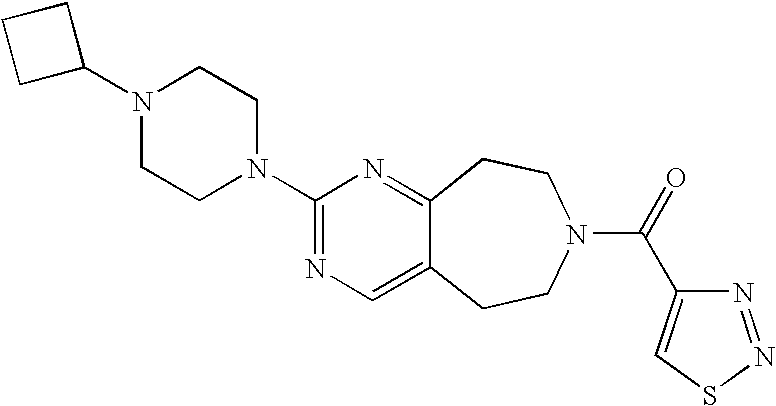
C1(N2CCN(C3=NC=C4C(=N3)CCN(C(=O)C3=CSN=N3)CC4)CC2)CCC1
